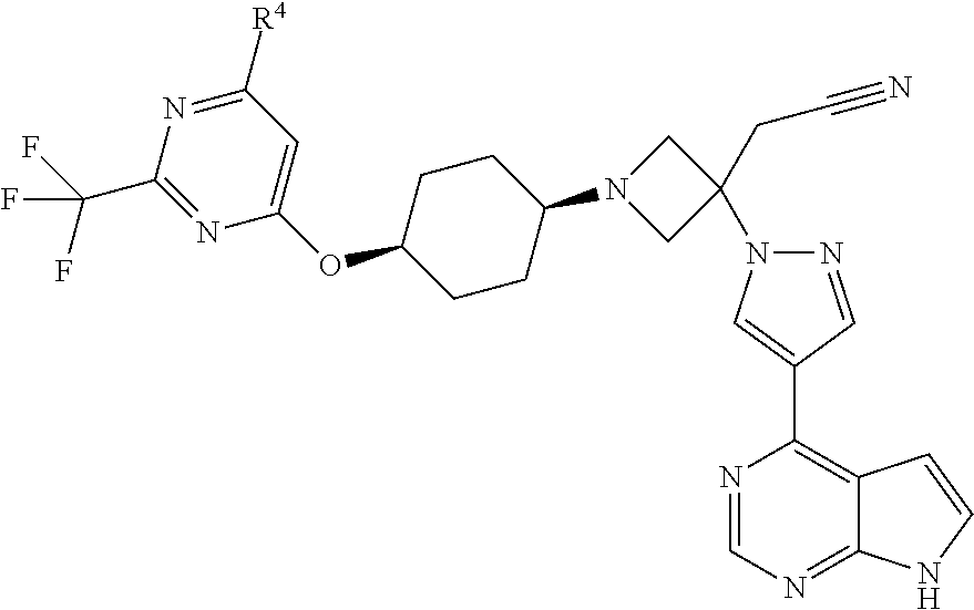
C1CC(N2CC(CC#N)(N3N=CC(C4=C5C(=NC=N4)NC=C5)=C3)C2)CCC1OC1=CC([R4])=NC(C(F)(F)F)=N1
